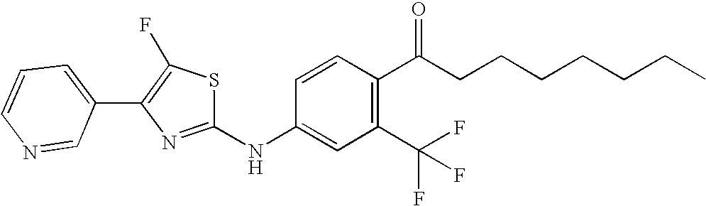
C1=CC=C(C2=C(F)SC(NC3=CC(C(F)(F)F)=C(C(CCCCCCC)=O)C=C3)=N2)C=N1
